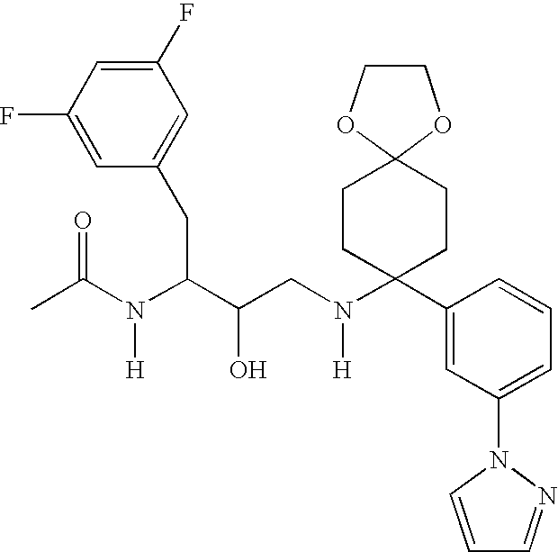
C1(F)=CC(F)=CC(CC(C(CN(C2(C3=CC(N4N=CC=C4)=CC=C3)CCC3(CC2)OCCO3)[H])O)N(C(C)=O)[H])=C1
